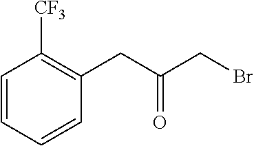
C1=CC=CC([CF3])=C1CC(CBr)=O
